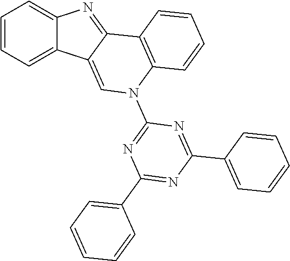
C1=CC=C2C(=C1)N=C1C2=CN(C2=NC(C3=CC=CC=C3)=NC(C3=CC=CC=C3)=N2)C2=C1C=CC=C2
